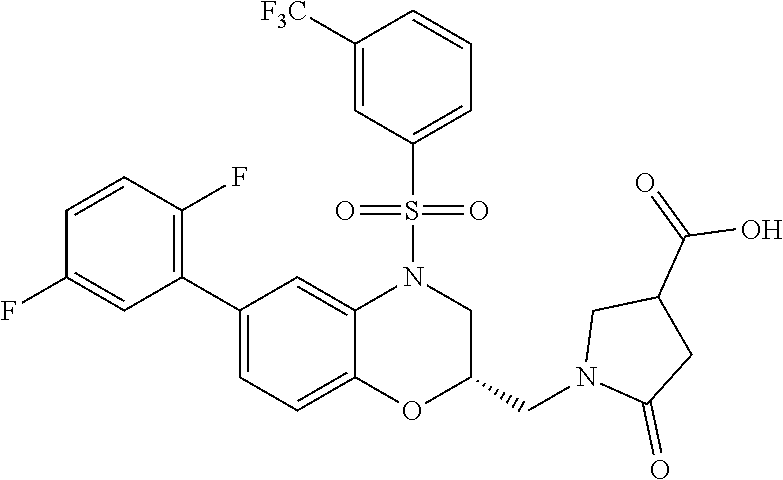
C1(C2=C(F)C=CC(F)=C2)=CC=C2C(=C1)N(S(=O)(=O)C1=CC=CC([F3C])=C1)CC(CN1C(=O)CC(C(O)=O)C1)O2
